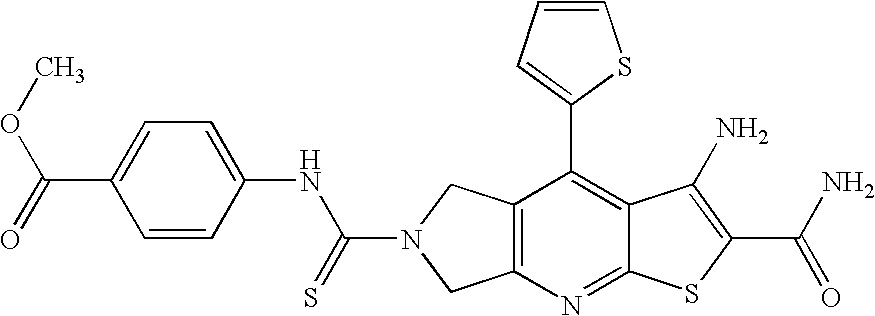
C12=C(N=C3C(=C1C1=CC=CS1)C(N)=C(C(N)=O)S3)CN(C(=S)NC1=CC=C(C(OC)=O)C=C1)C2
